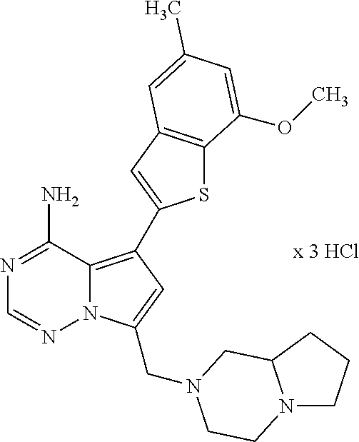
S1C2=C(C=C1C1=C3N(N=CN=C3N)C(CN3CC4N(CCC4)CC3)=C1)C=C(C)C=C2OC
